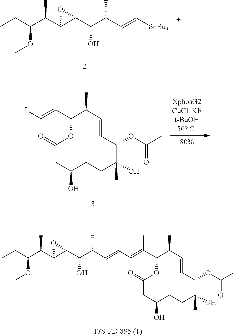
C1C(O)CCC(C)(O)C(OC(C)=O)C=CC(C)C(C(C)=CI)OC1=O.CCC(C(C1C(C(C(C=CC=C(C)C2OC(=O)CC(O)CCC(C)(O)C(OC(C)=O)C=CC2C)C)O)O1)C)OC.CCC(C(C1C(C(C(C=C[SnBu3])C)O)O1)C)OC
